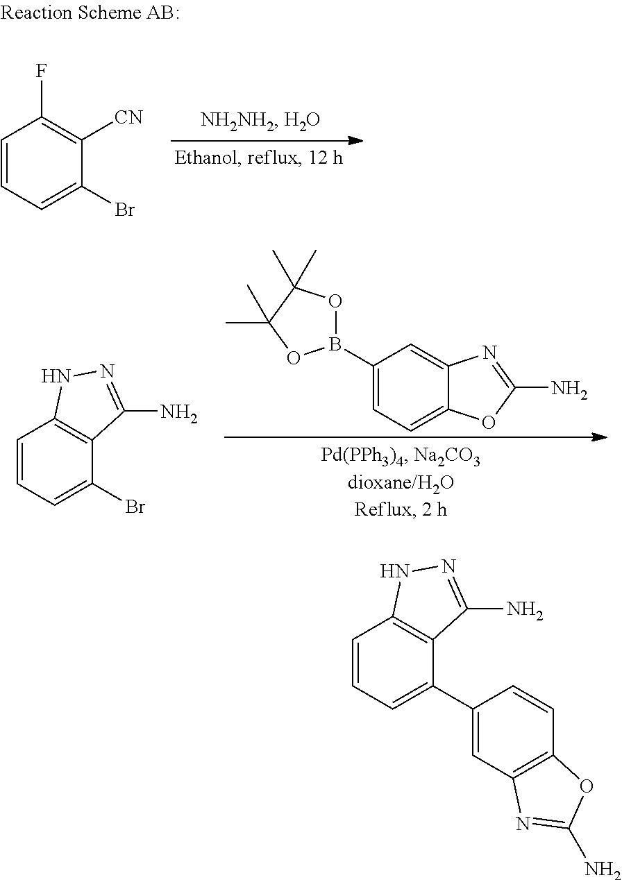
C1=CC=C(Br)C([CN])=C1F.C1=CC=C(Br)C2=C1NN=C2N.C1(B2OC(C)(C)C(C)(C)O2)=CC=C2C(=C1)N=C(N)O2.C1=CC=C(C2=CC3=C(C=C2)OC(N)=N3)C2=C1NN=C2N
